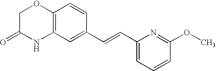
C12=C(C=C(C=CC3=CC=CC(OC)=N3)C=C1)NC(=O)CO2
